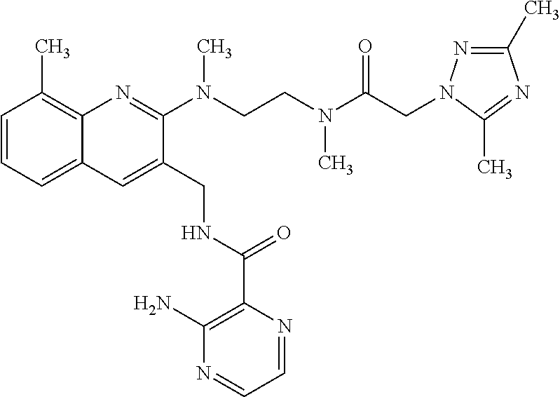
C1=CC=C2C(=C1C)N=C(N(C)CCN(C)C(=O)CN1N=C(C)N=C1C)C(CNC(=O)C1=C(N)N=CC=N1)=C2
